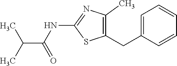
C1(CC2=CC=CC=C2)=C(C)N=C(NC(=O)C(C)C)S1
